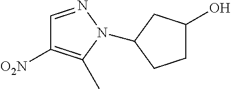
C1=NN(C2CC(O)CC2)C(C)=C1[O2N]
